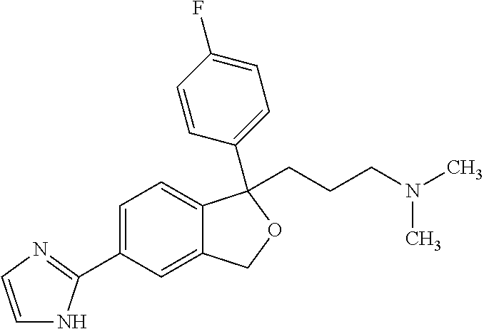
C1=CN=C(C2=CC=C3C(=C2)COC3(CCCN(C)C)C2=CC=C(F)C=C2)N1
